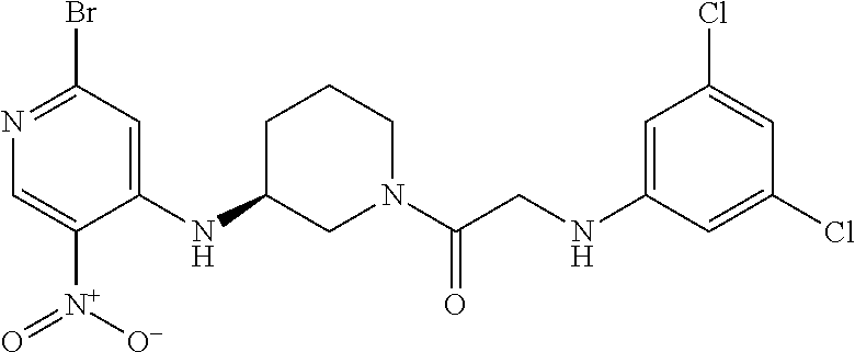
C1(NC2=CC(Br)=NC=C2[N+](=O)[O-])CN(C(CNC2=CC(Cl)=CC(Cl)=C2)=O)CCC1
